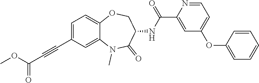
C1=C(C#CC(OC)=O)C=C2C(=C1)OCC(NC(=O)C1=CC(OC3=CC=CC=C3)=CC=N1)C(=O)N2C
